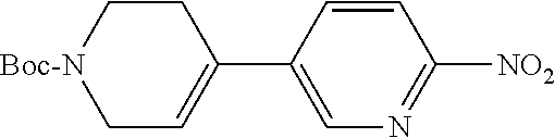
C1=CC(C2=CC[Boc-N]CC2)=CN=C1[NO2]
